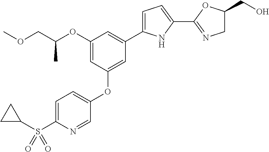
C1(OC(COC)C)=CC(OC2=CC=C(S(=O)(C3CC3)=O)N=C2)=CC(C2=CC=C(C3=NCC(CO)O3)N2)=C1
